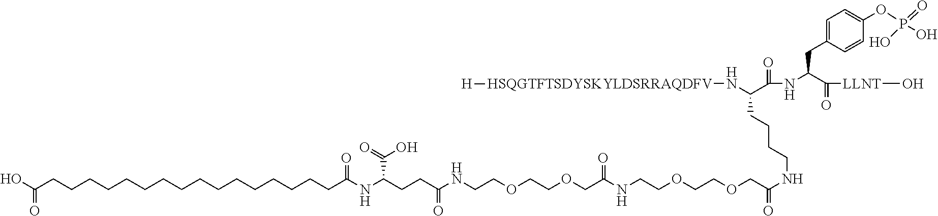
C(CCCCCCCCCCCCC(NC(CCC(NCCOCCOCC(=O)NCCOCCOCC(NCCCCC(N[HSQGTFTSDYSKYLDSRRAQDFV][H])C(NC(C([LLNT]O)=O)CC1=CC=C(OP(O)(O)=O)C=C1)=O)=O)=O)C(=O)O)=O)CCCC(O)=O
